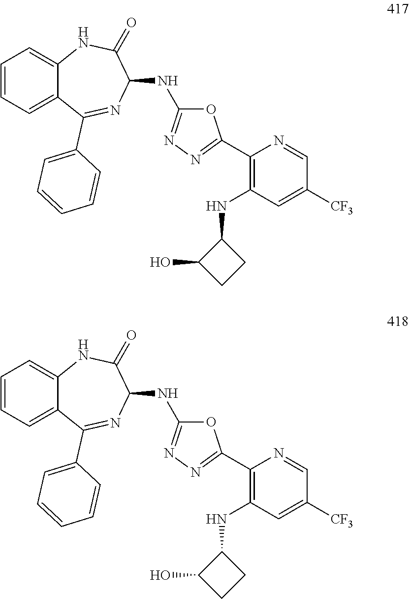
C1(C2=NN=C(NC3C(=O)NC4=CC=CC=C4C(C4=CC=CC=C4)=N3)O2)=C(NC2C(O)CC2)C=C([CF3])C=N1.C1(C2=NN=C(NC3C(=O)NC4=CC=CC=C4C(C4=CC=CC=C4)=N3)O2)=C(NC2C(O)CC2)C=C([CF3])C=N1
